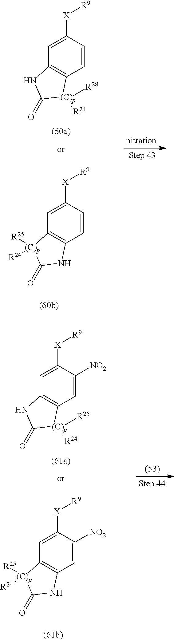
C1=C([X][R9])C=CC2=C1NC(=O)[(C)p]2([R24])[R28].C1=C([X][R9])C=CC2=C1[(C)p]([R25])([R24])C(=O)N2.C1=C([X][R9])C([NO2])=CC2=C1NC(=O)[(C)p]2([R24])[R25].C1=C([X][R9])C([NO2])=CC2=C1[(C)p]([R25])([R24])C(=O)N2
